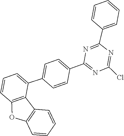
ClC1=NC(C2=CC=CC=C2)=NC(C2=CC=C(C3=CC=CC4=C3C3=C(O4)C=CC=C3)C=C2)=N1
